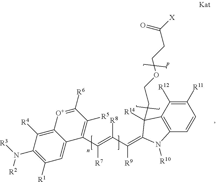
C(=C([R8])C([R9])=C1C([R14])(CCOCCC(=O)[X])C2=C(C=CC([R11])=C2[R12])N1[R10])([R7])C1=C([R5])C([R6])=[O+]C2=C([R4])C(N([R3])[R2])=C([R1])C=C21
